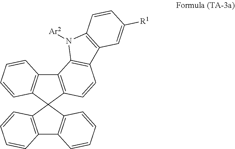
C12=C(C=CC=C1)C1(C3=C2C=CC=C3)C2=C(C3=C1C=CC=C3)C1=C(C=C2)C2=C(N1[Ar2])C=CC([R1])=C2
